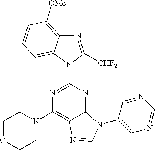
N1(C2=NC(N3CCOCC3)=C3C(=N2)N(C2=CN=CN=C2)C=N3)C([CHF2])=NC2=C([OMe])C=CC=C12
